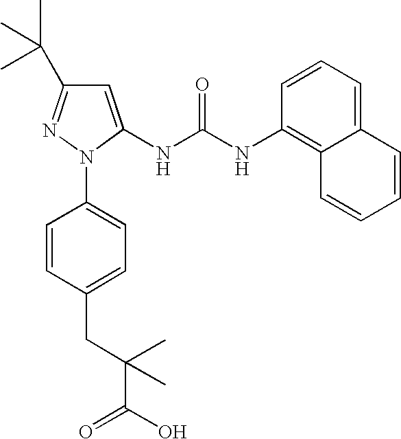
C1=C(NC(NC2=C3C(=CC=C2)C=CC=C3)=O)N(C2=CC=C(CC(C(O)=O)(C)C)C=C2)N=C1C(C)(C)C
